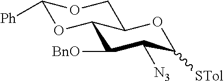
C1([BnO])C([N3])C([STol])OC2C1OC([Ph])OC2
